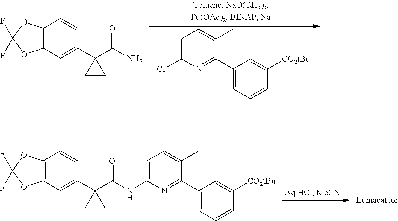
C12=C(C=C(C3(C(N)=O)CC3)C=C1)OC(F)(F)O2.C1=C(Cl)N=C(C2=CC=CC([CO2tBu])=C2)C(C)=C1.C12=C(C=C(C3(C(NC4=CC=C(C)C(C5=CC=CC([CO2tBu])=C5)=N4)=O)CC3)C=C1)OC(F)(F)O2
